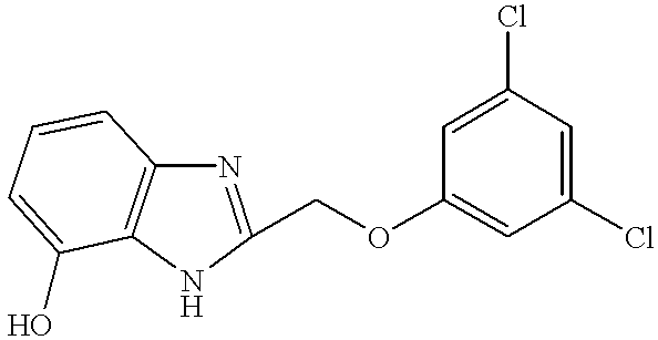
N1=C(COC2=CC(Cl)=CC(Cl)=C2)NC2=C1C=CC=C2O
